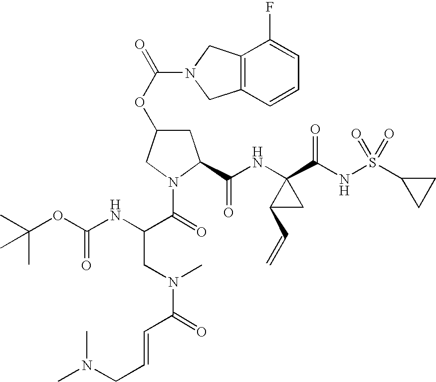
C1C(OC(=O)N2CC3=C(C2)C=CC=C3F)CN(C(=O)C(NC(OC(C)(C)C)=O)CN(C(=O)C=CCN(C)C)C)C1C(NC1(C(NS(C2CC2)(=O)=O)=O)C(C=C)C1)=O
